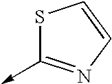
C<-C1=NC=CS1
